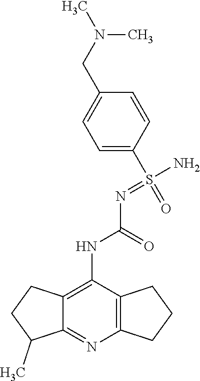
C12=C(C(NC(N=S(N)(=O)C3=CC=C(CN(C)C)C=C3)=O)=C3C(=N1)C(C)CC3)CCC2
